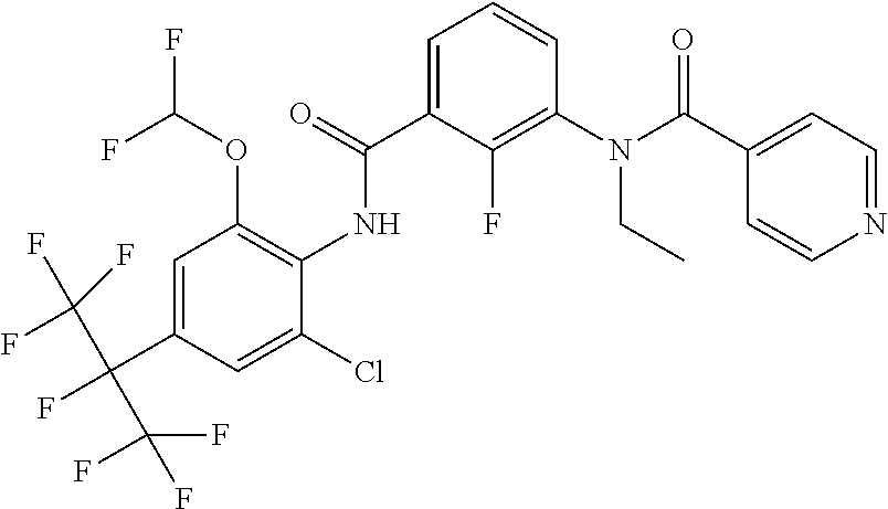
C1=C(C(NC2=C(OC(F)F)C=C(C(F)(C(F)(F)F)C(F)(F)F)C=C2Cl)=O)C(F)=C(N(C(C2=CC=NC=C2)=O)CC)C=C1
